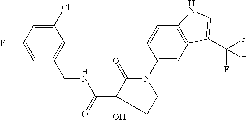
C1(Cl)=CC(F)=CC(CNC(C2(O)C(=O)N(C3=CC4=C(C=C3)NC=C4C(F)(F)F)CC2)=O)=C1
